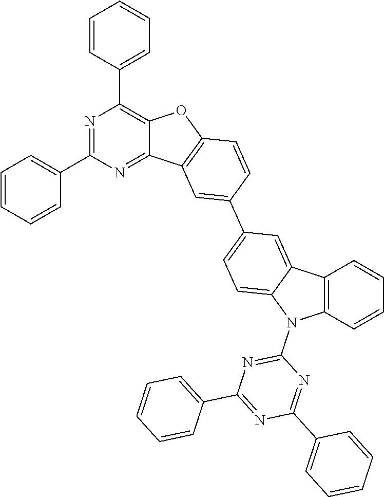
C1=CC=CC(C2=NC(C3=CC=CC=C3)=C3C(=N2)C2=C(O3)C=CC(C3=CC=C4C(=C3)C3=C(N4C4=NC(C5=CC=CC=C5)=NC(C5=CC=CC=C5)=N4)C=CC=C3)=C2)=C1
